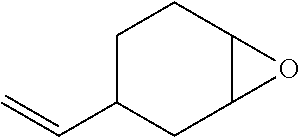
C1C(C=C)CC2C(C1)O2
